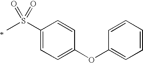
C1(S(=O)(=O)C)=CC=C(OC2=CC=CC=C2)C=C1
